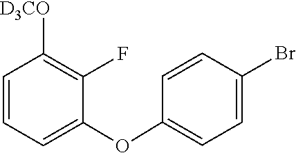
C1(OC2=CC=CC([D3CO])=C2F)=CC=C(Br)C=C1
